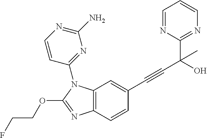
C12=C(C=CC(C#CC(C3=NC=CC=N3)(C)O)=C1)N=C(OCCF)N2C1=NC(N)=NC=C1
